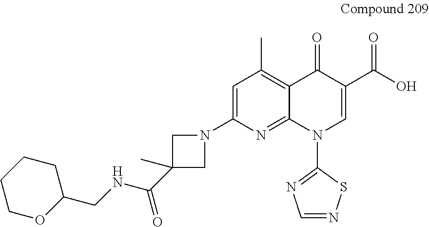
C(NC(=O)C1(C)CN(C2=CC(C)=C3C(=N2)N(C2=NC=NS2)C=C(C(O)=O)C3=O)C1)C1CCCCO1
